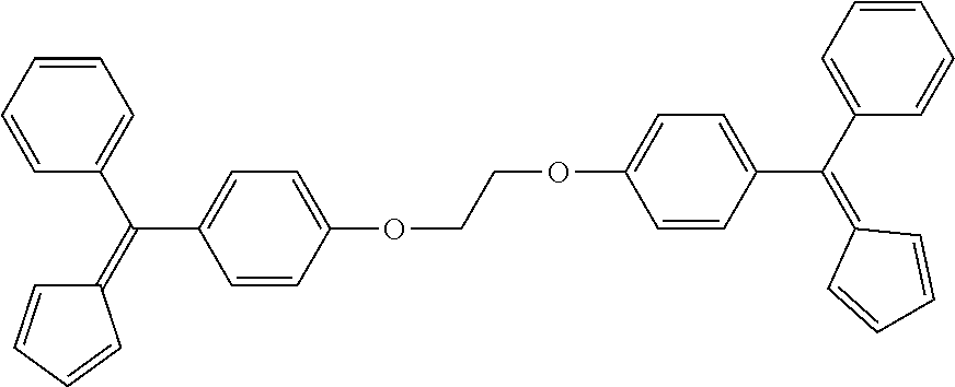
C1=CC(C(=C2C=CC=C2)C2=CC=C(OCCOC3=CC=C(C(C4=CC=CC=C4)=C4C=CC=C4)C=C3)C=C2)=CC=C1
